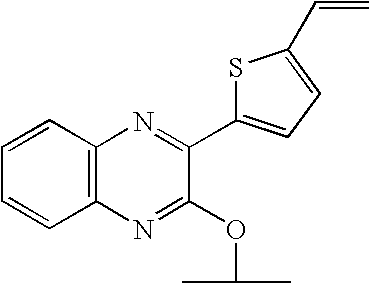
C1=CC=CC2=C1N=C(C1=CC=C(C=C)S1)C(OC(C)C)=N2
